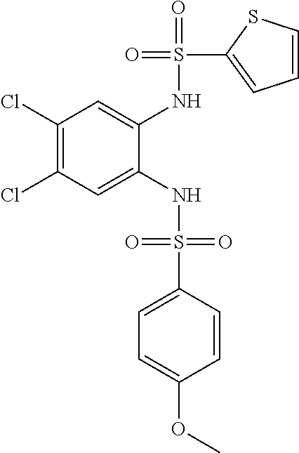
C1(Cl)=C(Cl)C=C(NS(=O)(=O)C2=CC=C(OC)C=C2)C(NS(=O)(C2=CC=CS2)=O)=C1
